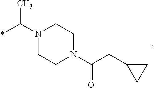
N1(C(*)C)CCN(C(CC2CC2)=O)CC1
